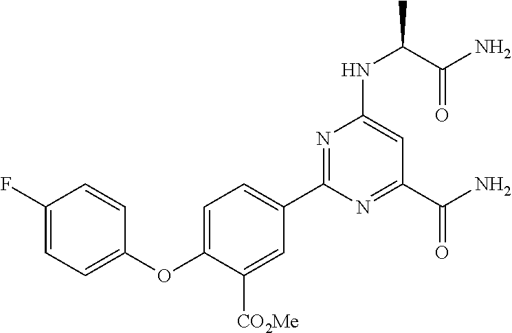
C1(C2=NC(NC(C(=O)N)C)=CC(C(N)=O)=N2)=CC=C(OC2=CC=C(F)C=C2)C([CO2Me])=C1
